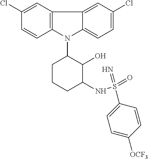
N1(C2CCCC(NS(=O)(=N)C3=CC=C([OCF3])C=C3)C2O)C2=C(C3=CC(Cl)=CC=C13)C=C(Cl)C=C2
